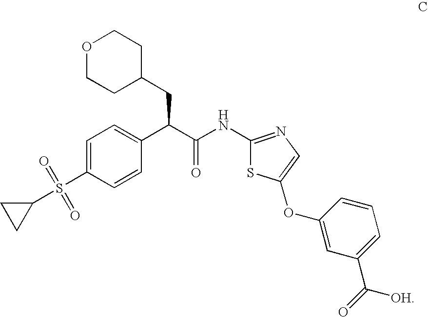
C1=C(S(C2CC2)(=O)=O)C=CC(C(C(=O)NC2=NC=C(OC3=CC(C(=O)[OH])=CC=C3)S2)CC2CCOCC2)=C1
